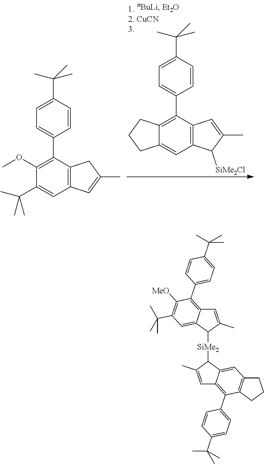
C1=C(C)C([SiMe2]C2C(C)=CC3=C(C4=CC=C(C(C)(C)C)C=C4)C([MeO])=C(C(C)(C)C)C=C23)C2=CC3=C(C(C4=CC=C(C(C)(C)C)C=C4)=C12)CCC3.C1=C(C2=C(OC)C(C(C)(C)C)=CC3=C2CC(C)=C3)C=CC(C(C)(C)C)=C1.C1=C(C2=C3C(=CC4=C2C=C(C)C4[SiMe2Cl])CCC3)C=CC(C(C)(C)C)=C1
